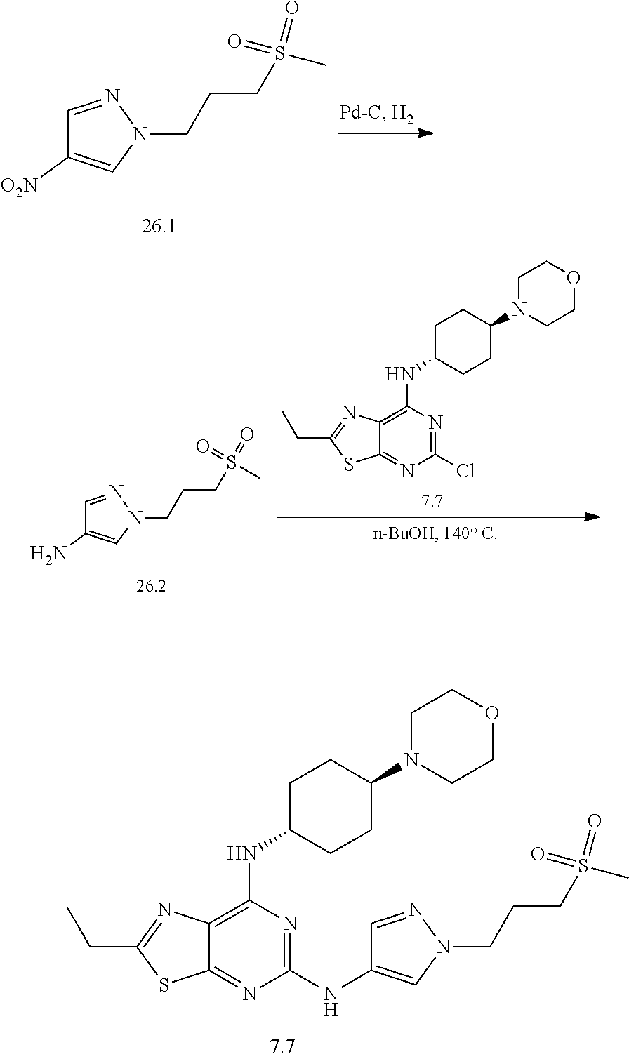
C1([O2N])=CN(CCCS(C)(=O)=O)N=C1.C12=C(NC3CCC(N4CCOCC4)CC3)N=C(Cl)N=C1SC(CC)=N2.C1(N)=CN(CCCS(C)(=O)=O)N=C1.C12=C(NC3CCC(N4CCOCC4)CC3)N=C(NC3=CN(CCCS(C)(=O)=O)N=C3)N=C1SC(CC)=N2
